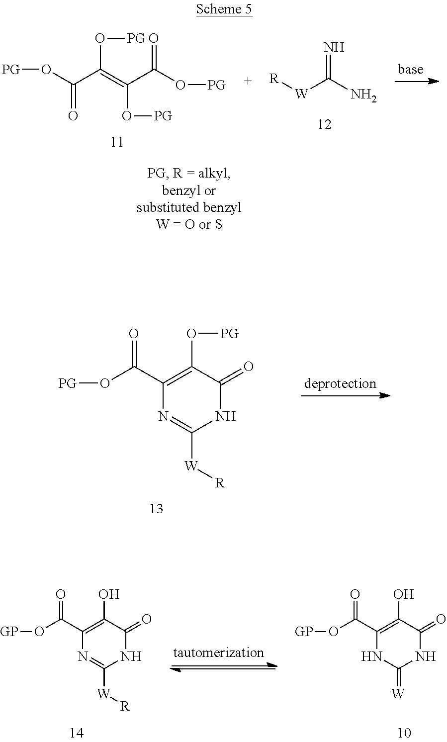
C1(C(O[PG])=O)=C(O[PG])C(=O)NC([W][R])=N1.C1(C(O[GP])=O)=C(O)C(=O)NC([W][R])=N1.C1(C(O[GP])=O)=C(O)C(=O)NC(=[W])N1.O=C(O[PG])C(=C(C(=O)O[PG])O[PG])O[PG].[W]([R])C(N)=N
